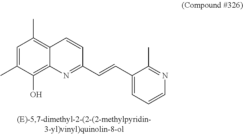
C1=C(C)C(O)=C2C(=C1C)C=CC(C=CC1=CC=CN=C1C)=N2
